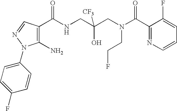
C1(C(NCC(CN(C(C2=NC=CC=C2F)=O)CCF)(O)[CF3])=O)=C(N)N(C2=CC=C(F)C=C2)N=C1
